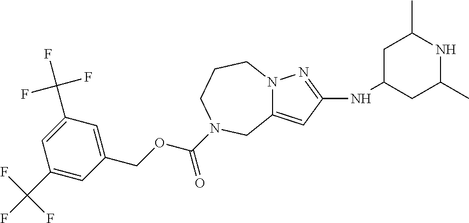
N12C(=CC(NC3CC(C)NC(C)C3)=N1)CN(C(OCC1=CC(C(F)(F)F)=CC(C(F)(F)F)=C1)=O)CCC2
